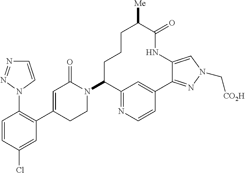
C1=CC(Cl)=CC(C2=CC(=O)N(C3C4=NC=CC(=C4)C4=NN(C[CO2H])C=C4NC(=O)C([Me])CCC3)CC2)=C1N1C=CN=N1
